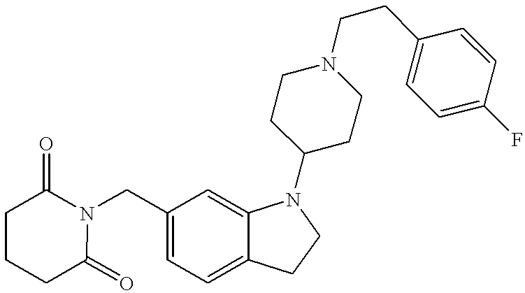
C1=C(CN2C(=O)CCCC2=O)C=C2C(=C1)CCN2C1CCN(CCC2=CC=C(F)C=C2)CC1
